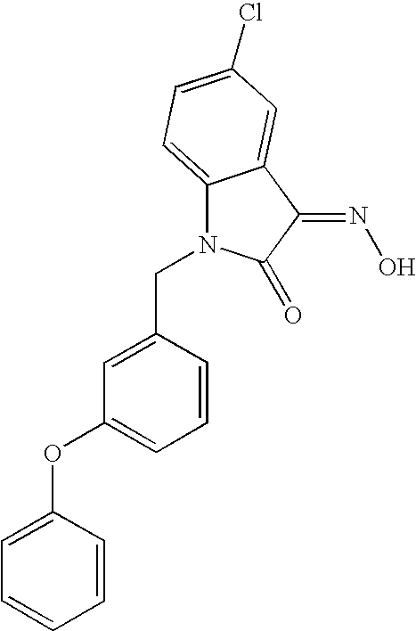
C1(CN2C3=CC=C(Cl)C=C3C(=NO)C2=O)=CC(OC2=CC=CC=C2)=CC=C1
